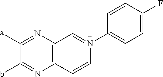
C1([a])=NC2=C(N=C1b)C=CN(C1=CC=C(F)C=C1)=C2
